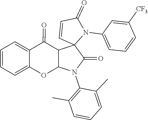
C1=C([CF3])C=CC=C1N1C2(C3C(=O)C4=CC=CC=C4OC3N(C3=C(C)C=CC=C3C)C2=O)C=CC1=O
